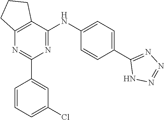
C12=C(C(NC3=CC=C(C4=NN=NN4)C=C3)=NC(C3=CC(Cl)=CC=C3)=N1)CCC2
